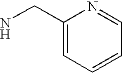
NCC1=CC=CC=N1
